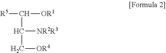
C([OR1])(C([NR2R3])C[OR4])[R5]
